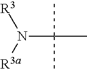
N(C(C)(C)C)([R3a])[R3]
